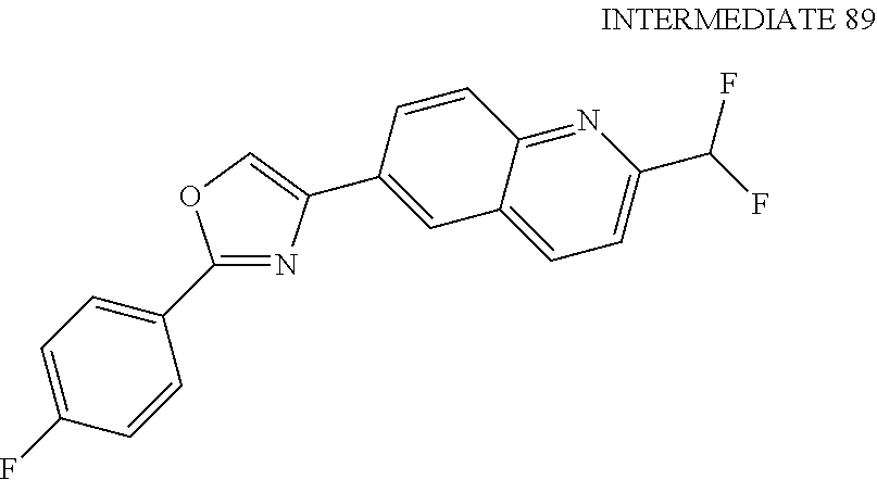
C1(C2=CC=C(F)C=C2)=NC(C2=CC3=CC=C(C(F)F)N=C3C=C2)=CO1
